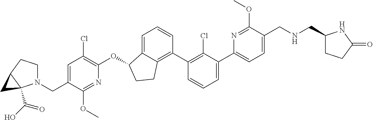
C1=C(C2=CC=CC(C3=C4C(=CC=C3)C(OC3=C(Cl)C=C(CN5CCC6C5(C(=O)O)C6)C(OC)=N3)CC4)=C2Cl)N=C(OC)C(CNCC2CCC(=O)N2)=C1
